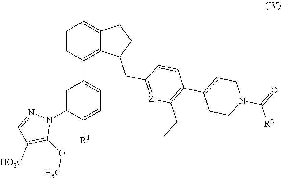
C1=C(N2N=CC([HO2C])=C2OC)C([R1])=CC=C1C1=C2C(=CC=C1)CCC2CC1=[Z]C(CC)=C(c2cCN(C([R2])=O)CC2)C=C1
